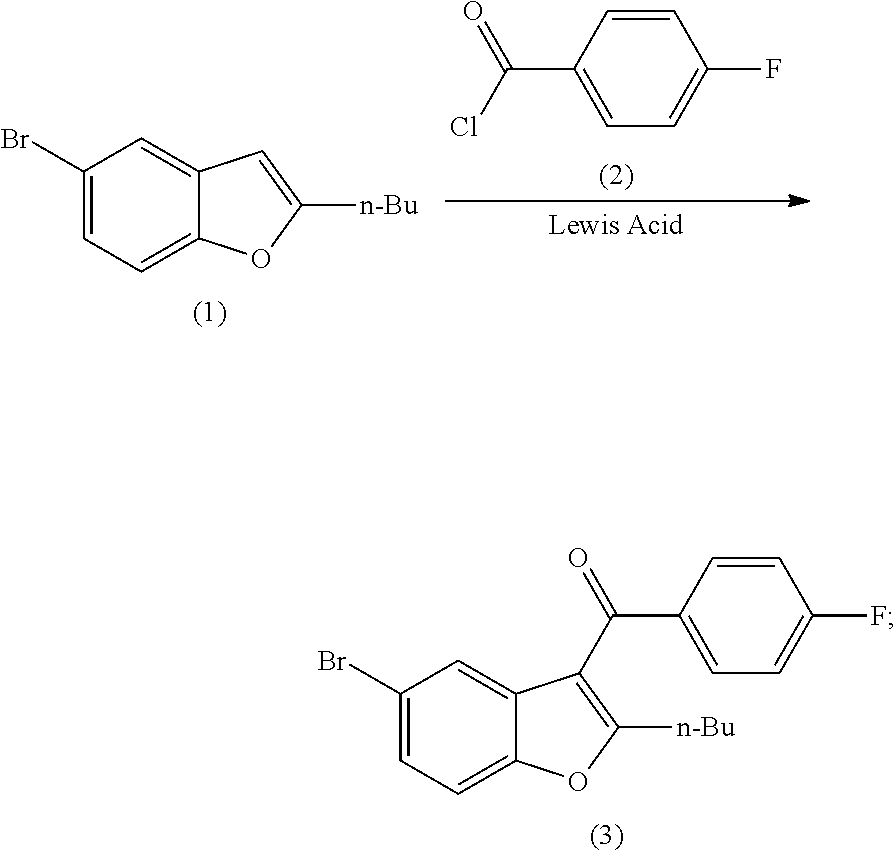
C1(Br)=CC=C2C(=C1)C=C([n-Bu])O2.C1=CC(C(Cl)=O)=CC=C1F.C1(Br)=CC=C2C(=C1)C(C(C1=CC=C(F)C=C1)=O)=C([n-Bu])O2
